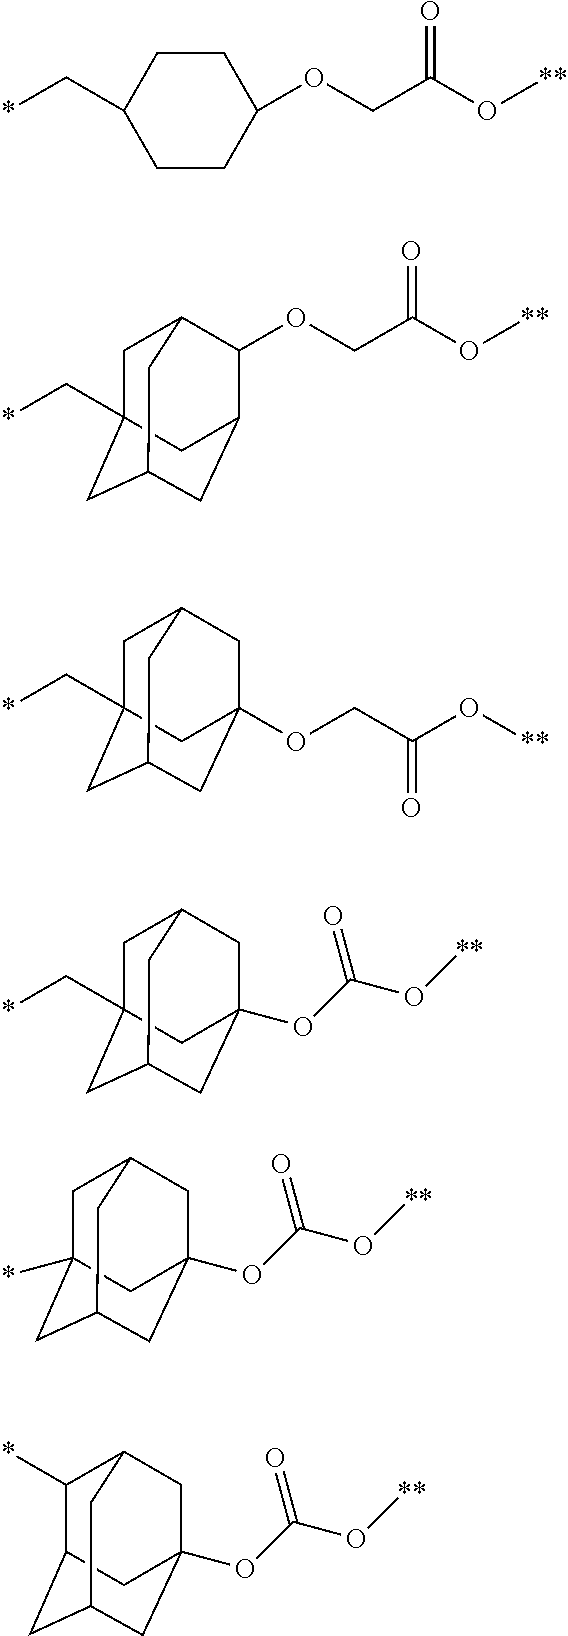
C1CC(OCC(O[**])=O)CCC1C*.C1C2(C*)CC3CC(C2)C(OCC(O[**])=O)C1C3.C1C2(C*)CC3CC(OCC(O[**])=O)(C2)CC1C3.C1C2(C*)CC3CC(OC(=O)O[**])(C2)CC1C3.C1C2(*)CC3CC(OC(=O)O[**])(C2)CC1C3.C1(*)C2CC3CC(OC(=O)O[**])(C2)CC1C3
